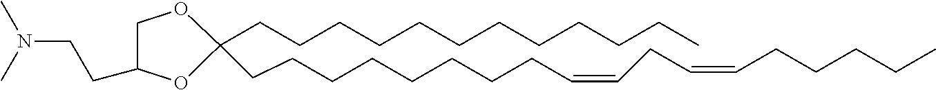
C1C(CCN(C)C)OC(CCCCCCCCCCCC)(CCCCCCCCC=CCC=CCCCCC)O1
